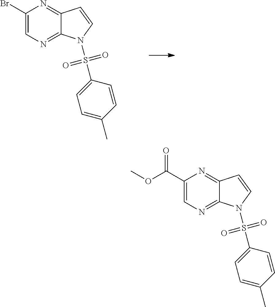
C1(Br)=CN=C2C(=N1)C=CN2S(=O)(=O)C1=CC=C(C)C=C1.C1(C(OC)=O)=CN=C2C(=N1)C=CN2S(=O)(=O)C1=CC=C(C)C=C1
